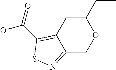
C12=NSC(C(=O)O)=C1CC(CC)OC2
